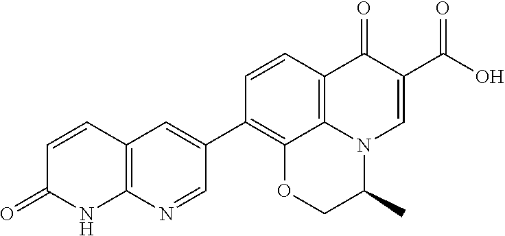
C1=CC2=C(NC1=O)N=CC(C1=C3C4=C(C=C1)C(=O)C(C(=O)O)=CN4C(C)CO3)=C2
